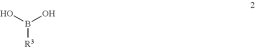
B(O)(O)[R3]
